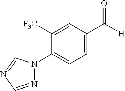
N1=CN=CN1C1=CC=C(C([H])=O)C=C1[F3C]
